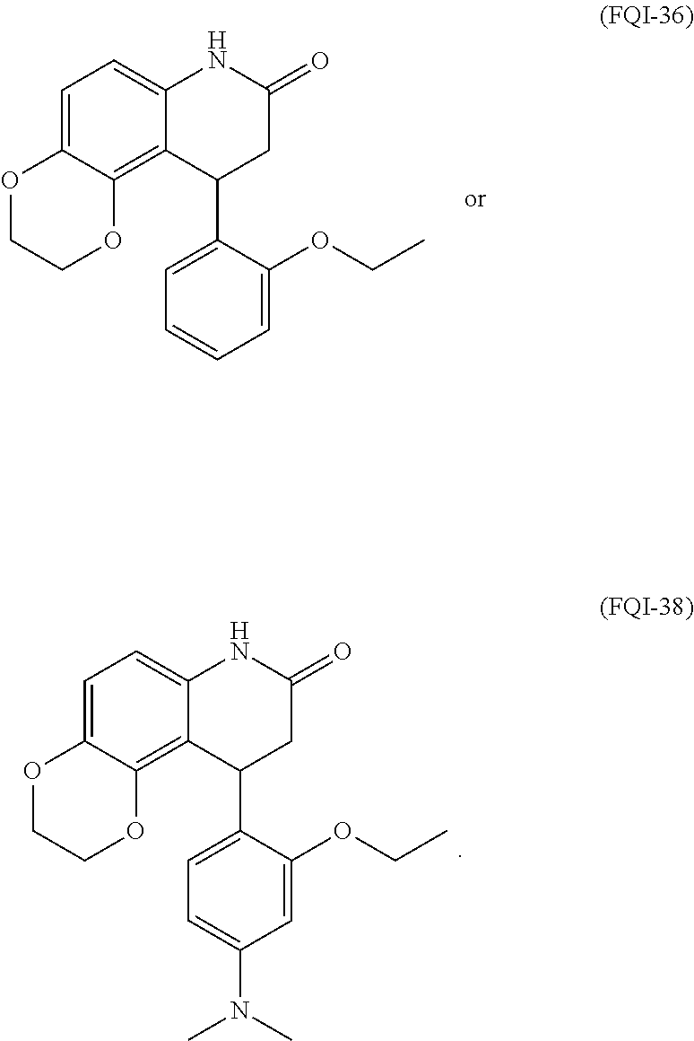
C1=C2C(=C3C(=C1)NC(=O)CC3C1=CC=CC=C1OCC)OCCO2.C1=C2C(=C3C(=C1)NC(=O)CC3C1=CC=C(N(C)C)C=C1OCC)OCCO2
